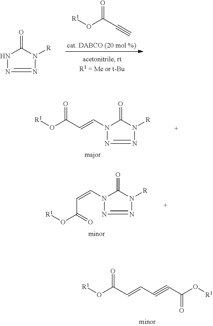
N1N=NN([R])C1=O.O=C(C#C)O[R1].O(C(C=CN1N=NN([R])C1=O)=O)[R1].O(C(C=CN1N=NN([R])C1=O)=O)[R1].O(C(C=CC#CC(=O)O[R1])=O)[R1]
